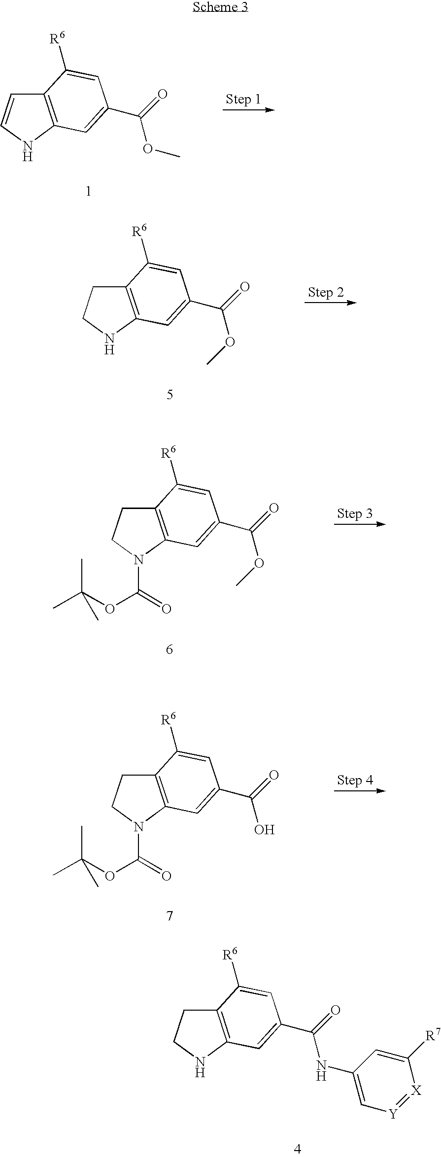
C12=C(NC=C1)C=C(C(=O)OC)C=C2[R6].C12=C(NCC1)C=C(C(=O)OC)C=C2[R6].C12=C(N(C(=O)OC(C)(C)C)CC1)C=C(C(=O)OC)C=C2[R6].C12=C(N(C(=O)OC(C)(C)C)CC1)C=C(C(=O)O)C=C2[R6].C12=C(NCC1)C=C(C(=O)NC1=C[Y]=[X]C([R7])=C1)C=C2[R6]
